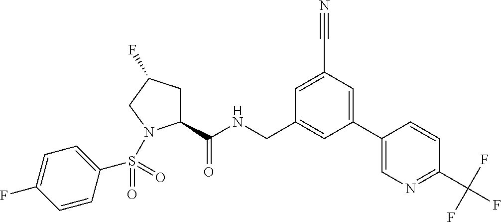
C1(C(NCC2=CC(C3=CN=C(C(F)(F)F)C=C3)=CC(C#N)=C2)=O)CC(F)CN1S(C1=CC=C(F)C=C1)(=O)=O
